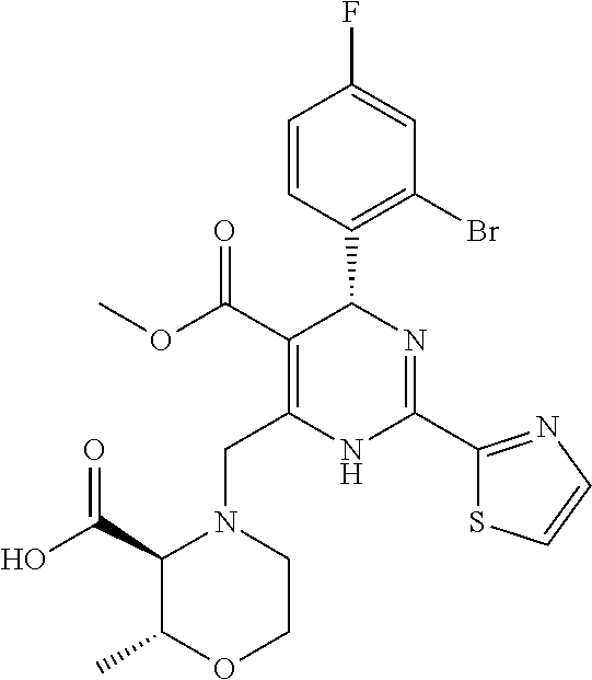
C1=CC(C2C(C(=O)OC)=C(CN3C(C(O)=O)C(C)OCC3)NC(C3=NC=CS3)=N2)=C(Br)C=C1F
